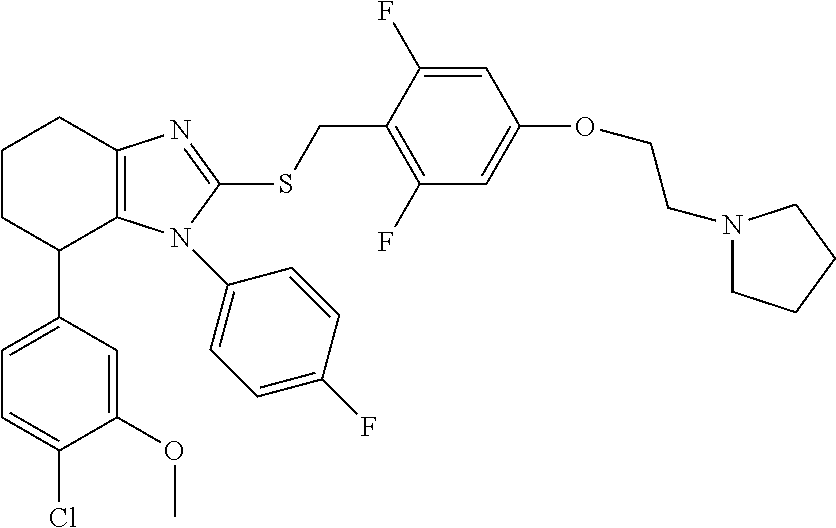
C1(C2C3=C(CCC2)N=C(SCC2=C(F)C=C(OCCN4CCCC4)C=C2F)N3C2=CC=C(F)C=C2)=CC=C(Cl)C(OC)=C1
